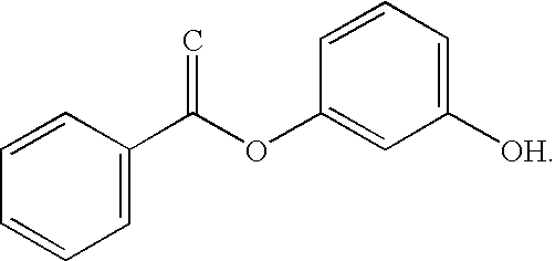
C1=C(C(OC2=CC([OH])=CC=C2)=C)C=CC=C1
